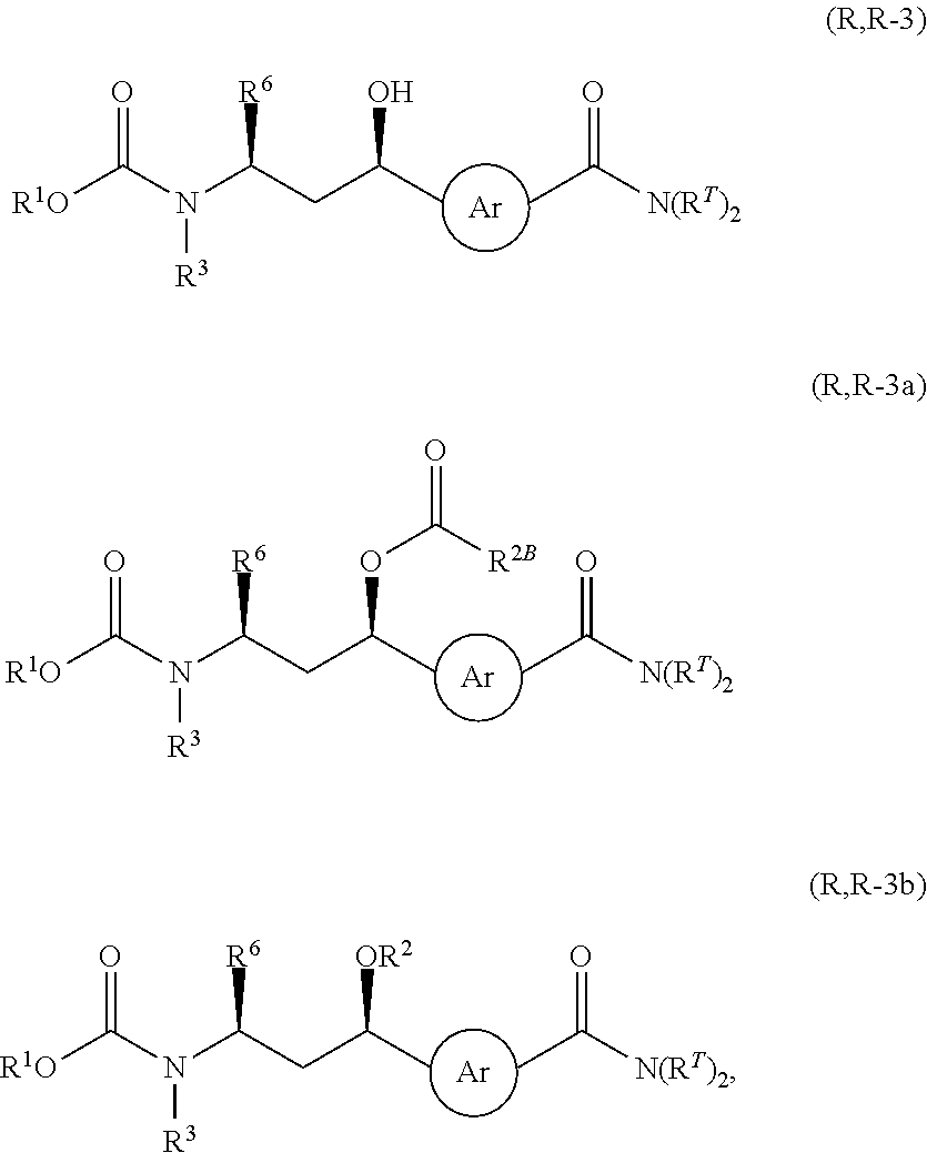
[Ar].[R1O]C(N(C(CC(C)O)[R6])[R3])=O.CC([N(RT)2])=O.[Ar].[R1O]C(N(C(CC(C)OC([R2B])=O)[R6])[R3])=O.CC([N(RT)2])=O.[Ar].[R1O]C(N(C(CC(C)[OR2])[R6])[R3])=O.CC([N(RT)2])=O
